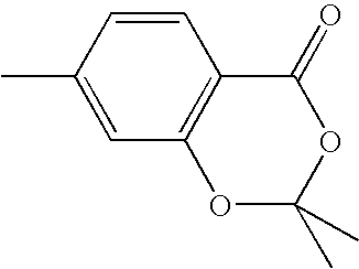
C1=CC(C)=CC2=C1C(=O)OC(C)(C)O2
